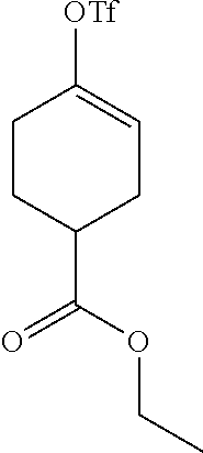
C1CC(C(OCC)=O)CC=C1[OTf]
